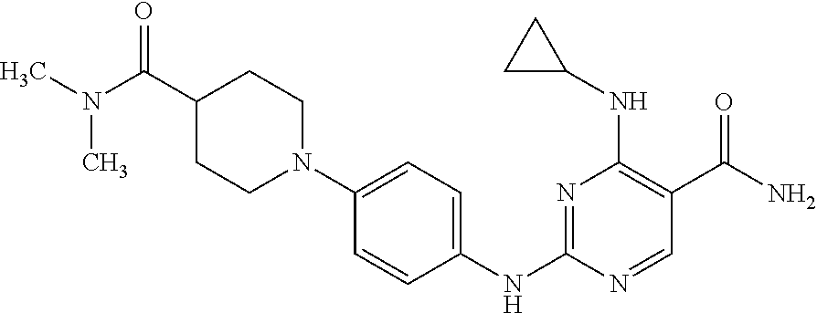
N1=C(NC2=CC=C(N3CCC(C(N(C)C)=O)CC3)C=C2)N=CC(C(N)=O)=C1NC1CC1
